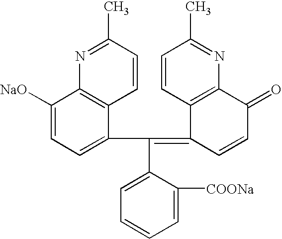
C(C1=CC=CC=C1[COONa])(=C1C=CC(=O)C2=C1C=CC(C)=N2)C1=CC=C([NaO])C2=C1C=CC(C)=N2
